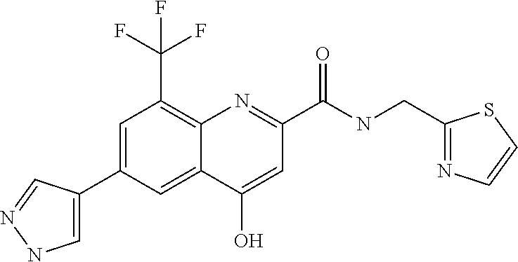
C12=CC(C3=CNN=C3)=CC(C(F)(F)F)=C1N=C(C(NCC1=NC=CS1)=O)C=C2O
